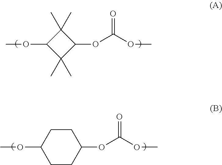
COC1C(C)(C)C(OC(OC)=O)C1(C)C.COC1CCC(OC(OC)=O)CC1
